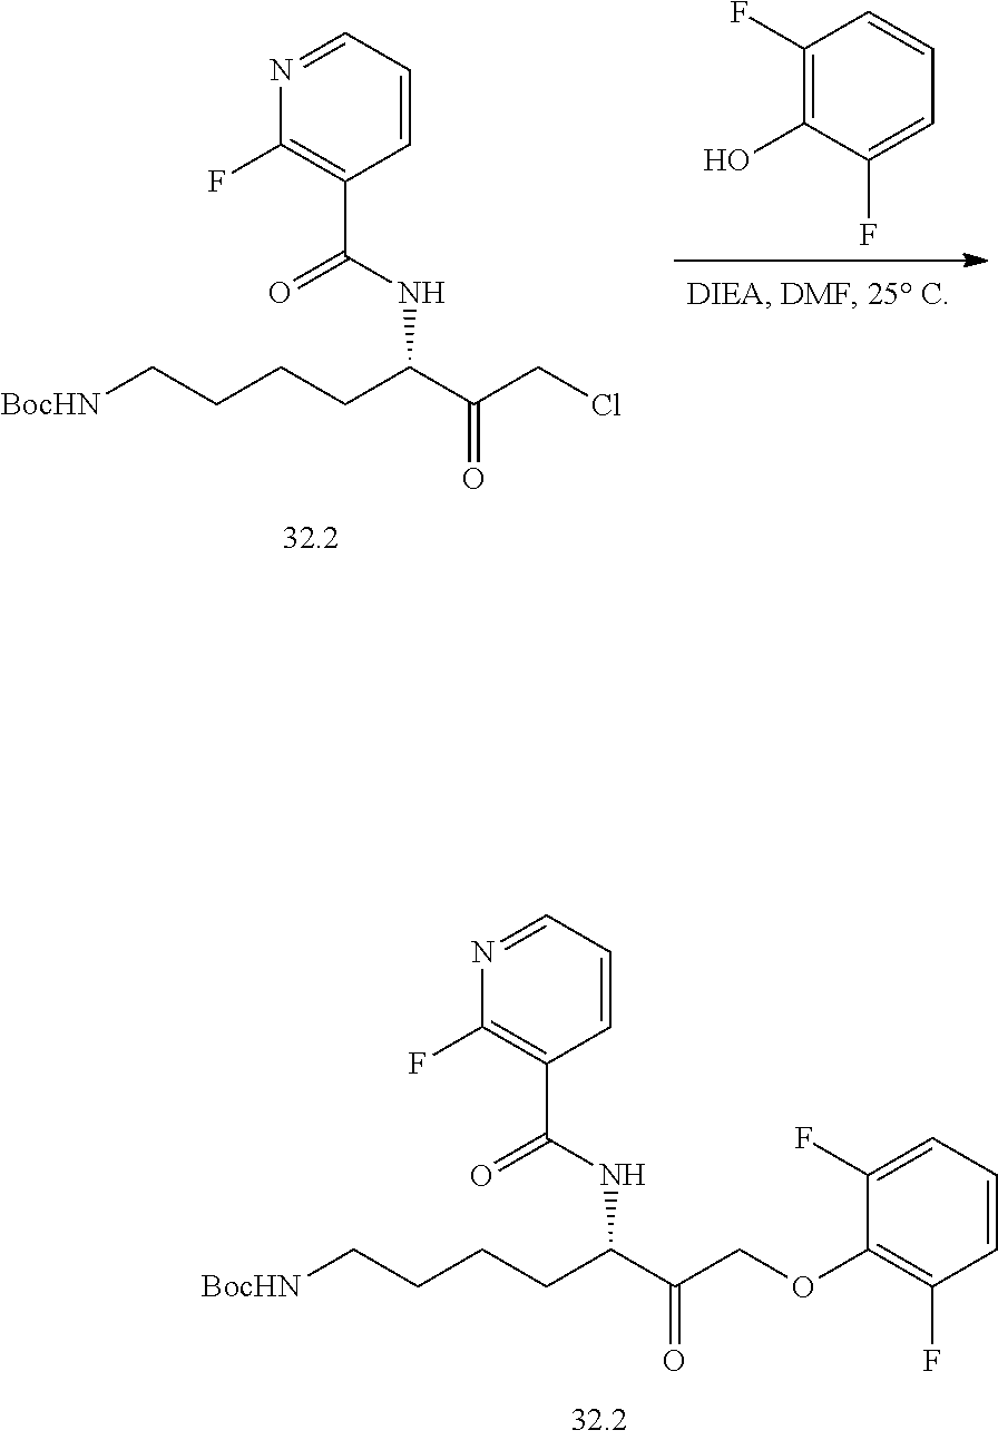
C(NC(C(COC1=C(F)C=CC=C1F)=O)CCCC[BocHN])(=O)C1=C(F)N=CC=C1.C1(F)=C(O)C(F)=CC=C1.C(NC(C(CCl)=O)CCCC[BocHN])(=O)C1=C(F)N=CC=C1
